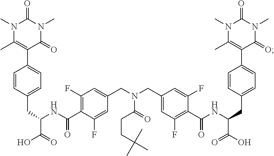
N1(C)C(C)=C(C2=CC=C(CC(C(=O)O)NC(=O)C3=C(F)C=C(CN(C(CCC(C)(C)C)=O)CC4=CC(F)=C(C(=O)NC(C(=O)O)CC5=CC=C(C6=C(C)N(C)C(=O)N(C)C6=O)C=C5)C(F)=C4)C=C3F)C=C2)C(=O)N(C)C1=O
